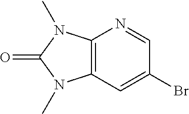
C12=C(C=C(Br)C=N1)N(C)C(=O)N2C
